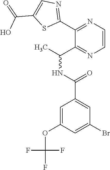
C1(C2=NC=C(C(=O)O)S2)=NC=CN=C1C(C)NC(=O)C1=CC(Br)=CC(OC(F)(F)F)=C1
